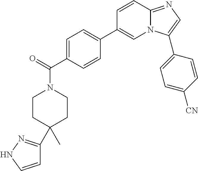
C1(C(N2CCC(C)(C3=NNC=C3)CC2)=O)=CC=C(C2=CN3C(=NC=C3C3=CC=C([CN])C=C3)C=C2)C=C1
